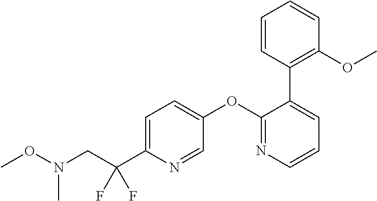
C1=C(C(CN(OC)C)(F)F)N=CC(OC2=NC=CC=C2C2=C(OC)C=CC=C2)=C1
